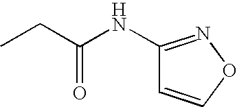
C1(NC(CC)=O)=NOC=C1
